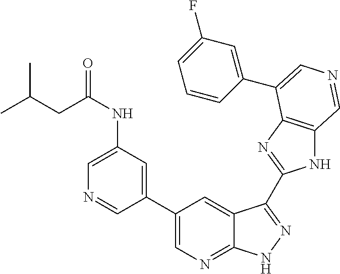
C1(C2=CN=C3C(=C2)C(C2=NC4=C(N2)C=NC=C4C2=CC(F)=CC=C2)=NN3)=CC(NC(=O)CC(C)C)=CN=C1
